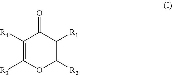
C1([R4])=C([R3])OC([R2])=C([R1])C1=O
